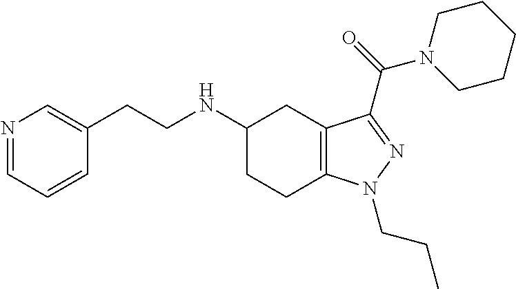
C1(NCCC2=CN=CC=C2)CCC2=C(C1)C(C(=O)N1CCCCC1)=NN2CCC
